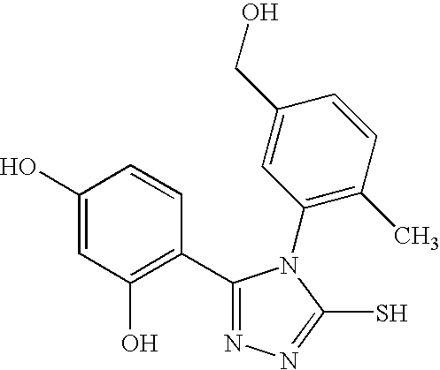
C1(C2=C(O)C=C(O)C=C2)=NN=C(S)N1C1=C(C)C=CC(CO)=C1
